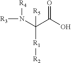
[R3]N([R4])C(C(O)=O)([R1][R2])[R5]
